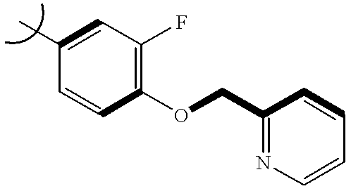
C1(C)=CC(F)=C(OCC2=NC=CC=C2)C=C1
